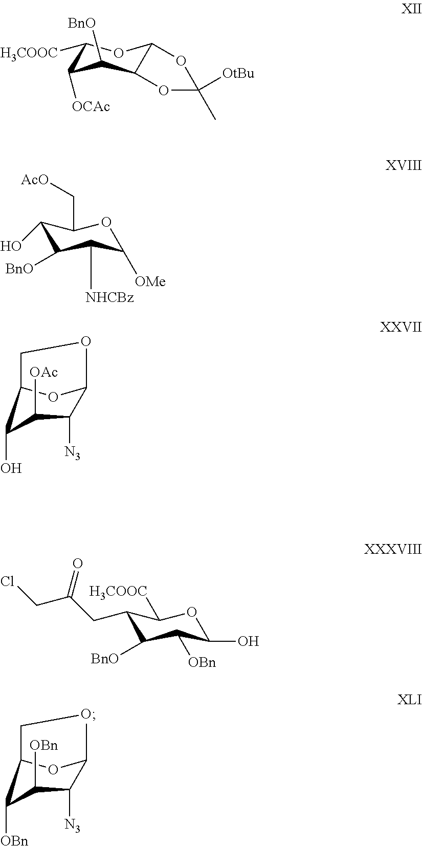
C1([H3COOC])C([OCAc])C([BnO])C2C(O1)OC([OtBu])(C)O2.C1(O)C([BnO])C([NHCBz])C([OMe])OC1C[AcO].C1(CC(CCl)=O)C([BnO])C([OBn])C(O)OC1[H3COOC].C12OC(C([N3])C([OAc])C1O)OC2.C12OC(C([N3])C([OBn])C1[OBn])OC2
